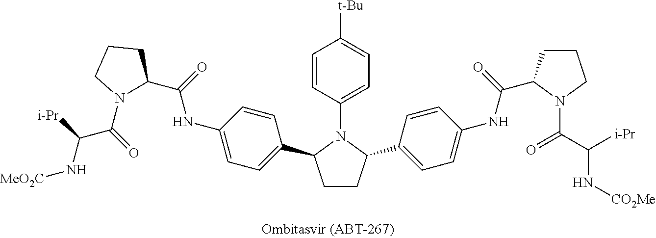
C1CC(C2=CC=C(NC(=O)C3CCCN3C(C([i-Pr])N[CO2Me])=O)C=C2)N(C2=CC=C([t-Bu])C=C2)C1C1=CC=C(NC(=O)C2CCCN2C(=O)C([i-Pr])N[MeO2C])C=C1
